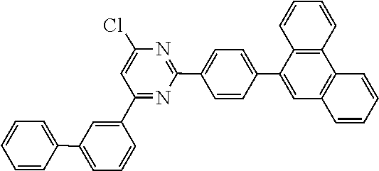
N1=C(C2=CC=C(C3=CC4=C(C5=C3C=CC=C5)C=CC=C4)C=C2)N=C(C2=CC(C3=CC=CC=C3)=CC=C2)C=C1Cl
